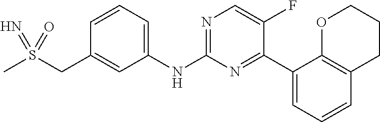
C1=CC=C(NC2=NC=C(F)C(C3=CC=CC4=C3OCCC4)=N2)C=C1CS(C)(=N)=O
